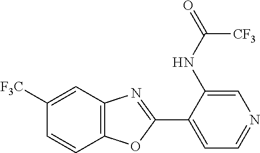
C1=C([F3C])C=CC2=C1N=C(C1=CC=NC=C1NC(=O)[CF3])O2
